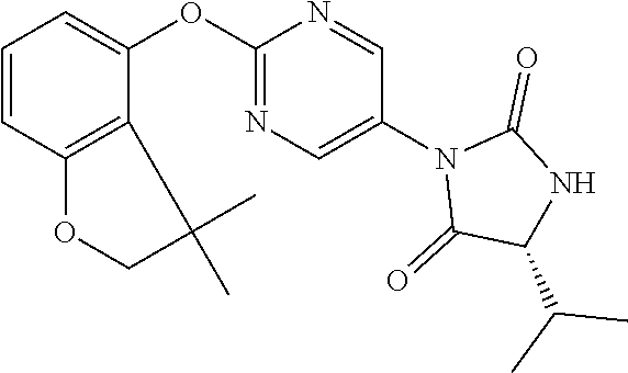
C1=CC2=C(C(OC3=NC=C(N4C(=O)C(C(C)C)NC4=O)C=N3)=C1)C(C)(C)CO2
